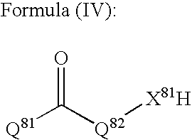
[Q81]C([Q82][X81H])=O
